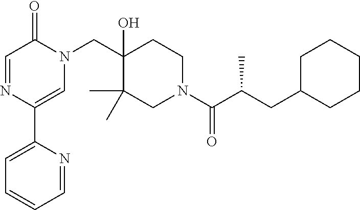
C(C1(O)C(C)(C)CN(C(C(CC2CCCCC2)C)=O)CC1)N1C(=O)C=NC(C2=CC=CC=N2)=C1
